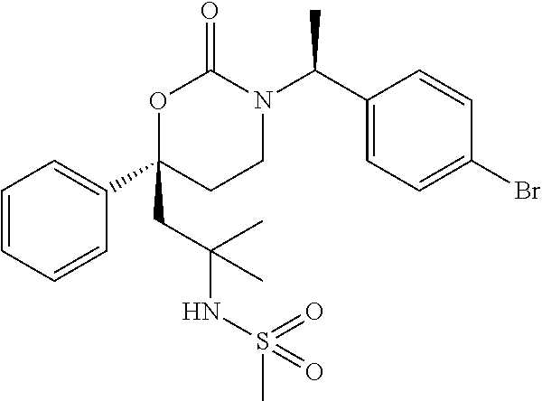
C1=CC=CC(C2(CC(NS(C)(=O)=O)(C)C)CCN(C(C3=CC=C(Br)C=C3)C)C(=O)O2)=C1
